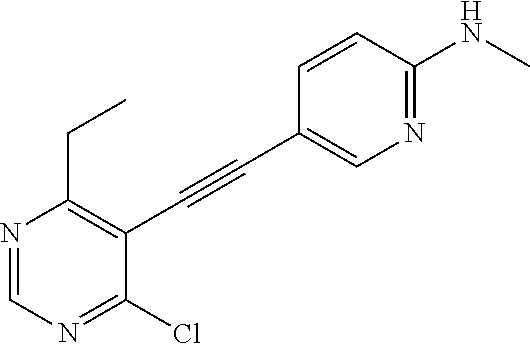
N1=C(NC)C=CC(C#CC2=C(CC)N=CN=C2Cl)=C1
